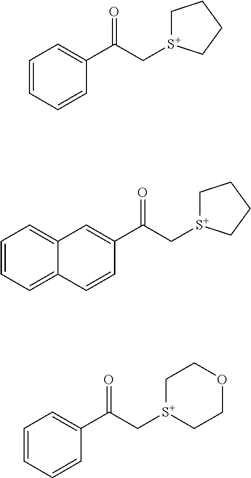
C1=CC=CC(C(C[S+]2CCCC2)=O)=C1.C12=CC=CC=C1C=CC(C(C[S+]1CCCC1)=O)=C2.C1=CC=CC(C(C[S+]2CCOCC2)=O)=C1
